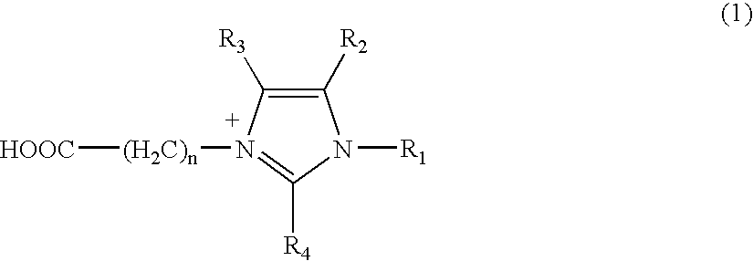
[HOOC][(H2C)n]N1=C([R4])N([R1])C([R2])=C1[R3]
